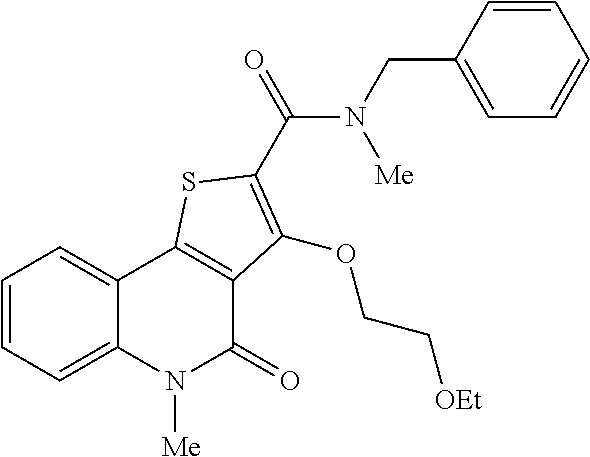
C1=CC=C2C(=C1)C1=C(C(=O)N2[Me])C(OCC[OEt])=C(C(=O)N(CC2=CC=CC=C2)[Me])S1
